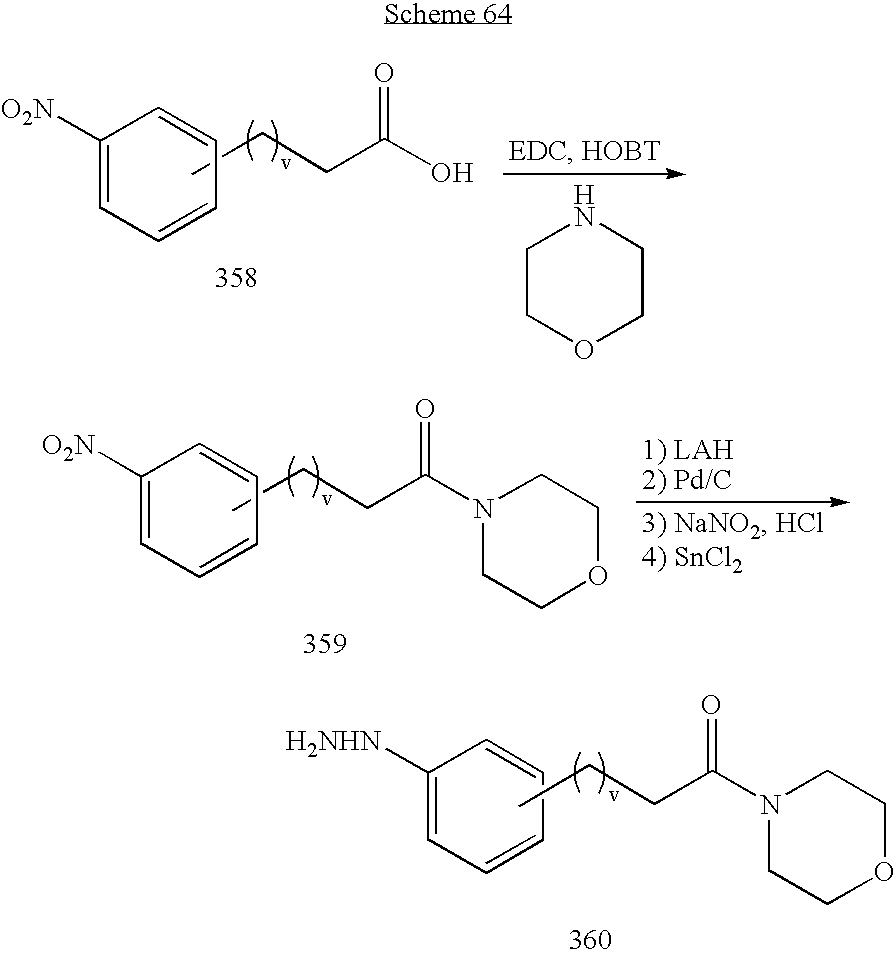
C1([O2N])=CC=CC=C1.CCCC(O)=O.C1COCCN1.C1([O2N])=CC=CC=C1.CCCC(N1CCOCC1)=O.C1([H2NHN])=CC=CC=C1.CCCC(N1CCOCC1)=O
